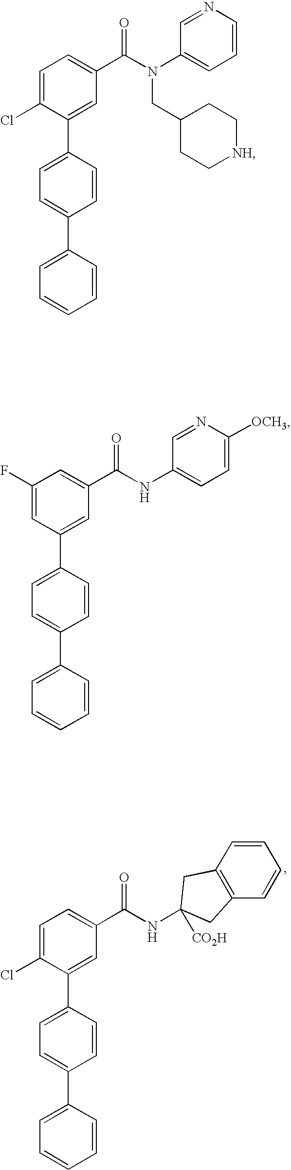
C1=C(Cl)C(C2=CC=C(C3=CC=CC=C3)C=C2)=CC(C(N(C2=CC=CN=C2)CC2CC[NH]CC2)=O)=C1.C1(F)=CC(C2=CC=C(C3=CC=CC=C3)C=C2)=CC(C(NC2=CC=C([OCH3])N=C2)=O)=C1.C1=C(Cl)C(C2=CC=C(C3=CC=CC=C3)C=C2)=CC(C(NC2([CO2H])CC3=C(C=CC=C3)C2)=O)=C1
